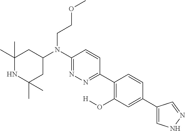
C1(N(C2=NN=C(C3=C(O[H])C=C(C4=CNN=C4)C=C3)C=C2)CCOC)CC(C)(C)NC(C)(C)C1
